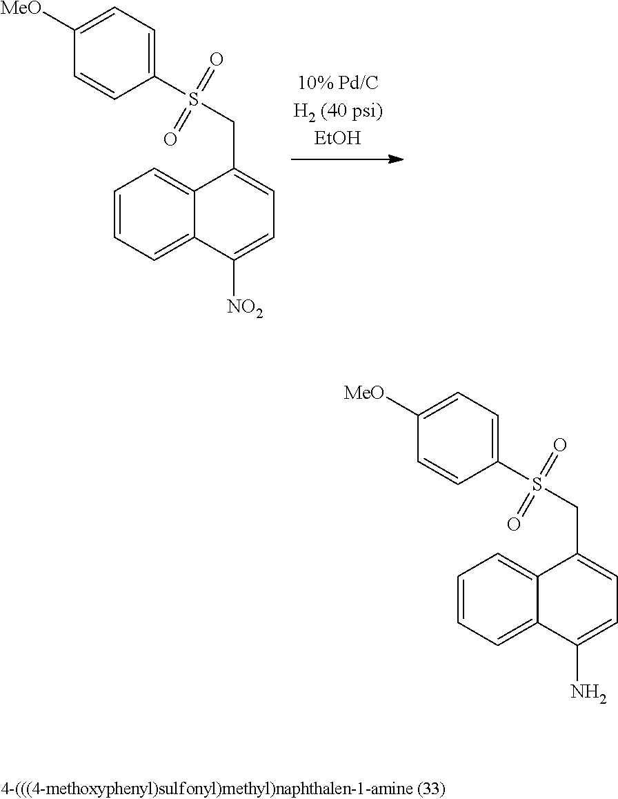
C1=CC=C2C(=C1)C(CS(C1=CC=C([MeO])C=C1)(=O)=O)=CC=C2[NO2].C1=CC=C2C(=C1)C(CS(C1=CC=C([MeO])C=C1)(=O)=O)=CC=C2N
